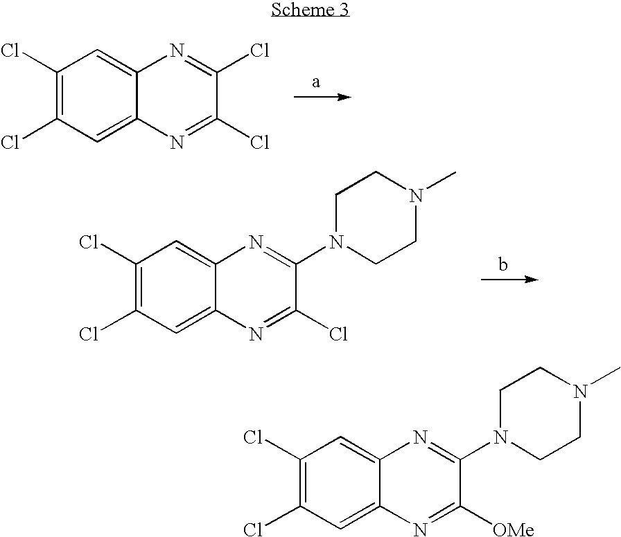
C1(Cl)=C(Cl)C=C2C(=C1)N=C(Cl)C(Cl)=N2.C1(Cl)=C(Cl)C=C2C(=C1)N=C(N1CCN(C)CC1)C(Cl)=N2.C1(Cl)=C(Cl)C=C2C(=C1)N=C(N1CCN(C)CC1)C([OMe])=N2
